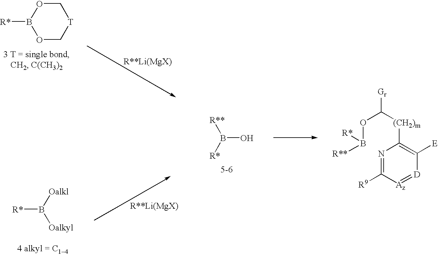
N1=C([R9])[Az]=[D]C([E])=C1[(CH2)m]C([Gr])OB([R*])[R**].O1C[T]COB1[R*].B(O)([R*])[R**].[R*]B([Oalkl])[Oalkyl]
